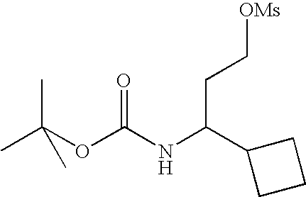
CC(OC(NC(C1CCC1)CC[OMs])=O)(C)C
